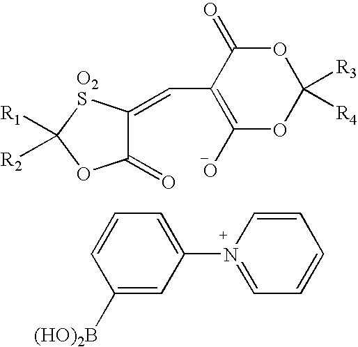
C1(C=C2C(=O)OC([R1])([R2])[O2S]2)=C(O)OC([R3])([R4])OC1=O.C1=CC=C(N2=CC=CC=C2)C=C1[(HO)2B]
